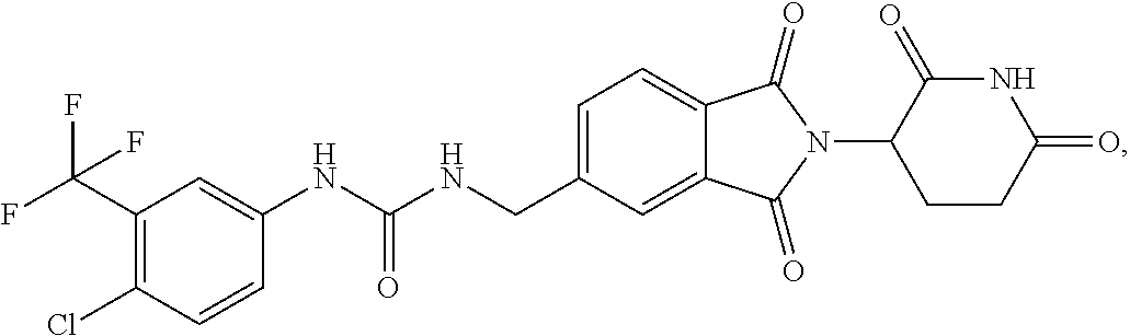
C1=C(CNC(NC2=CC(C(F)(F)F)=C(Cl)C=C2)=O)C=C2C(=C1)C(=O)N(C1CCC(=O)NC1=O)C2=O
